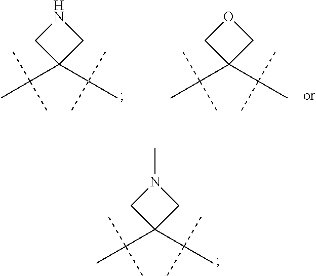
N1CC(C(C)(C)C)(C(C)(C)C)C1.O1CC(C(C)(C)C)(C(C)(C)C)C1.N1(C)CC(C(C)(C)C)(C(C)(C)C)C1
